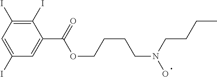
C1(I)=C(I)C=C(I)C=C1C(=O)OCCCCN(O)CCCC
